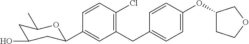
C1(CC2=CC=C(OC3CCOC3)C=C2)=C(Cl)C=CC(C2CC(O)CC(C)O2)=C1
